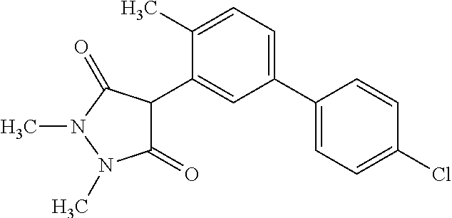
C1(=O)C(C2=CC(C3=CC=C(Cl)C=C3)=CC=C2C)C(=O)N(C)N1C
